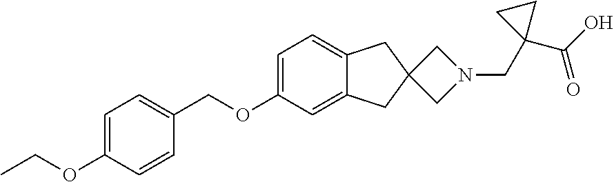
C1=C(OCC)C=CC(COC2=CC=C3C(=C2)CC2(C3)CN(CC3(C(O)=O)CC3)C2)=C1
